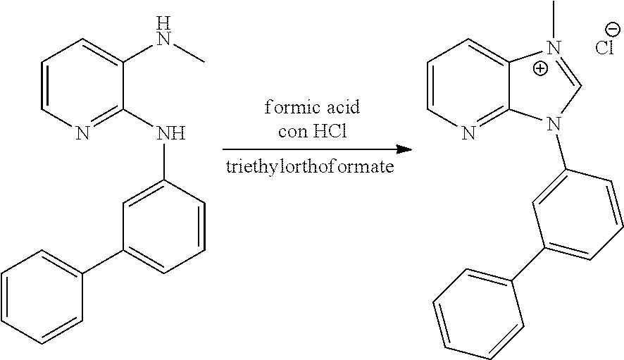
C1=CN=C(NC2=CC(C3=CC=CC=C3)=CC=C2)C(NC)=C1.C1=CN=C2C(=C1)[N+](C)=CN2C1=CC(C2=CC=CC=C2)=CC=C1.[Cl-]
